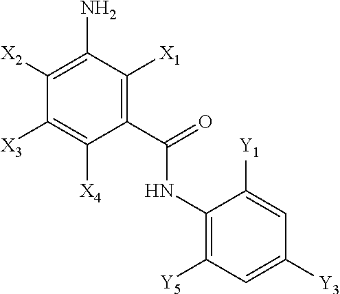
C1(C(NC2=C([Y5])C=C([Y3])C=C2[Y1])=O)=C([X1])C(N)=C([X2])C([X3])=C1[X4]
